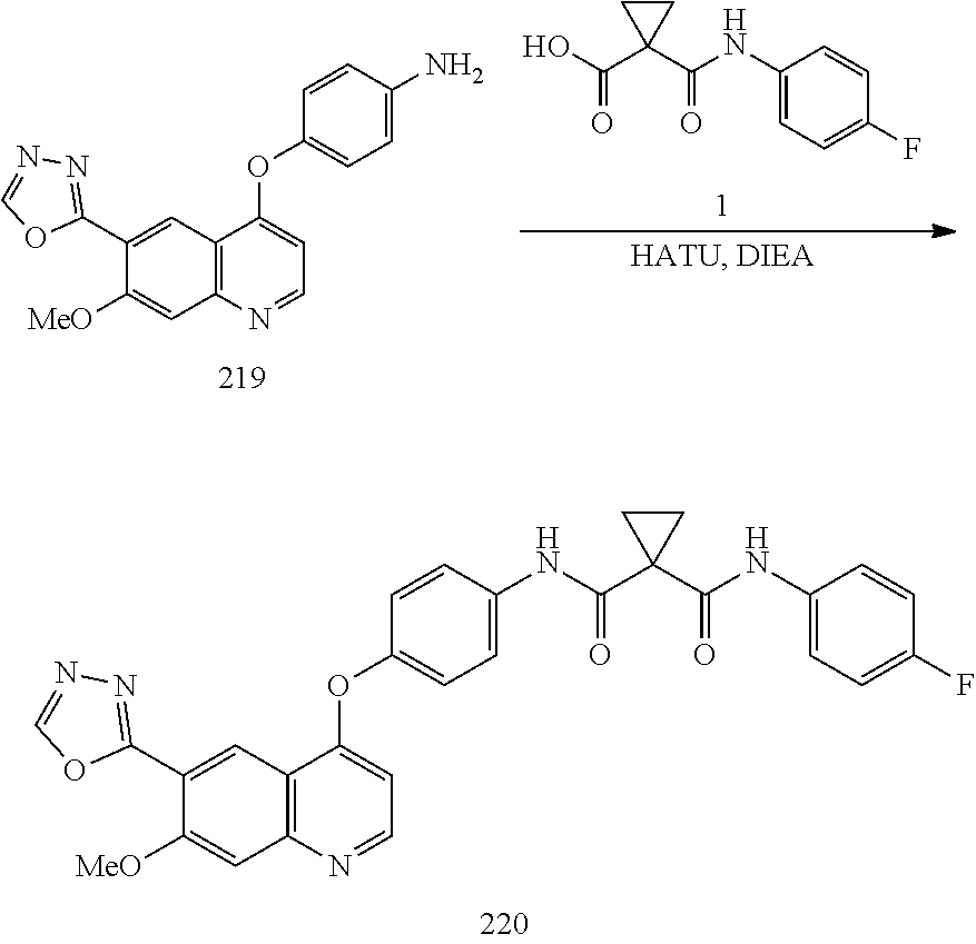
C1(C2=NN=CO2)=CC2=C(C=C1[MeO])N=CC=C2OC1=CC=C(NC(=O)C2(C(=O)NC3=CC=C(F)C=C3)CC2)C=C1.C1(C2=NN=CO2)=CC2=C(C=C1[MeO])N=CC=C2OC1=CC=C(N)C=C1.C1(NC(=O)C2(C(=O)O)CC2)=CC=C(F)C=C1
